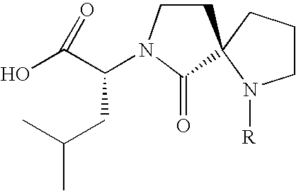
C1N(C(C(O)=O)CC(C)C)C(=O)C2(C1)CCCN2[R]
